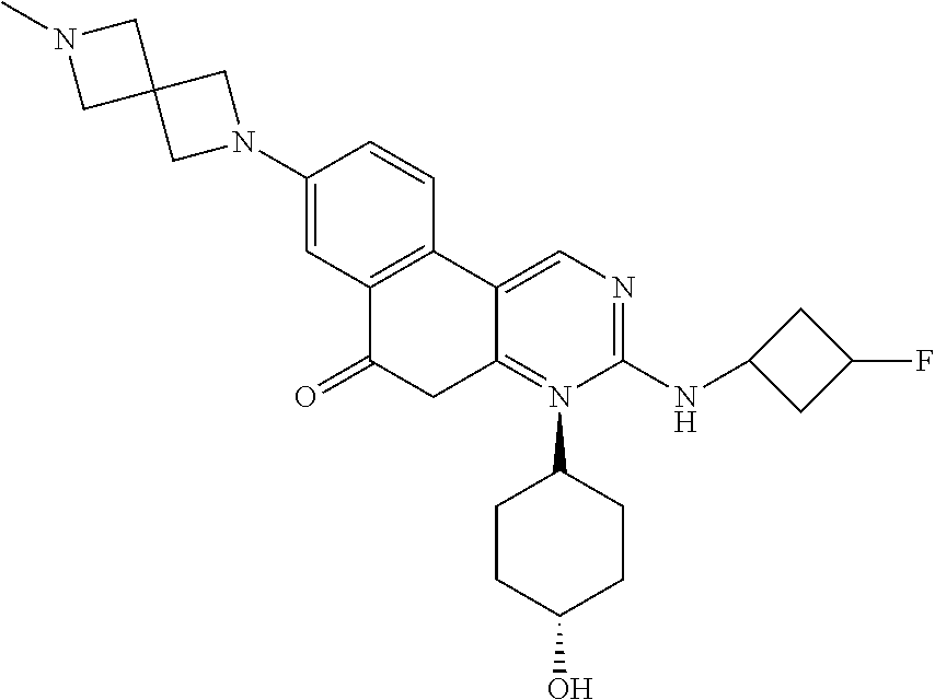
C1(N2CC3(C2)CN(C)C3)=CC2=C(C=C1)C1=CN=C(NC3CC(F)C3)N(C3CCC(O)CC3)=C1CC2=O
